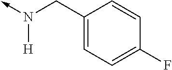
N([H])(CC1=CC=C(F)C=C1)->C
